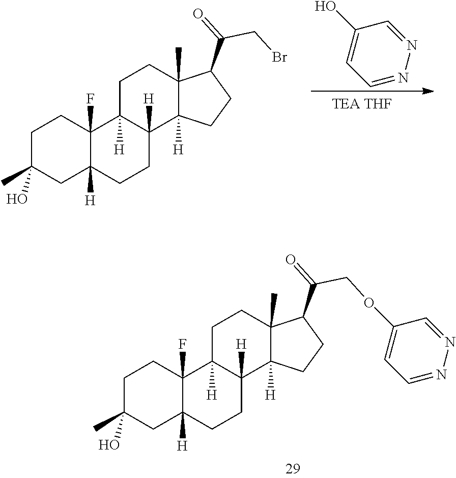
C1C(C)(O)CC2([H])C(F)(C1)C1([H])C([H])(CC2)C2([H])C(C)(CC1)C(C(COC1=CC=NN=C1)=O)CC2.C1C(C)(O)CC2([H])C(F)(C1)C1([H])C([H])(CC2)C2([H])C(C)(CC1)C(C(CBr)=O)CC2.C1=NN=CC(O)=C1
